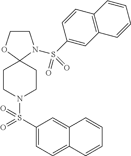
C1COC2(N1S(C1=CC3=C(C=C1)C=CC=C3)(=O)=O)CCN(S(C1=CC=C3C(=C1)C=CC=C3)(=O)=O)CC2
